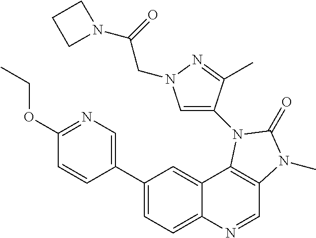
C1(OCC)=NC=C(C2=CC=C3C(=C2)C2=C(C=N3)N(C)C(=O)N2C2=CN(CC(N3CCC3)=O)N=C2C)C=C1
